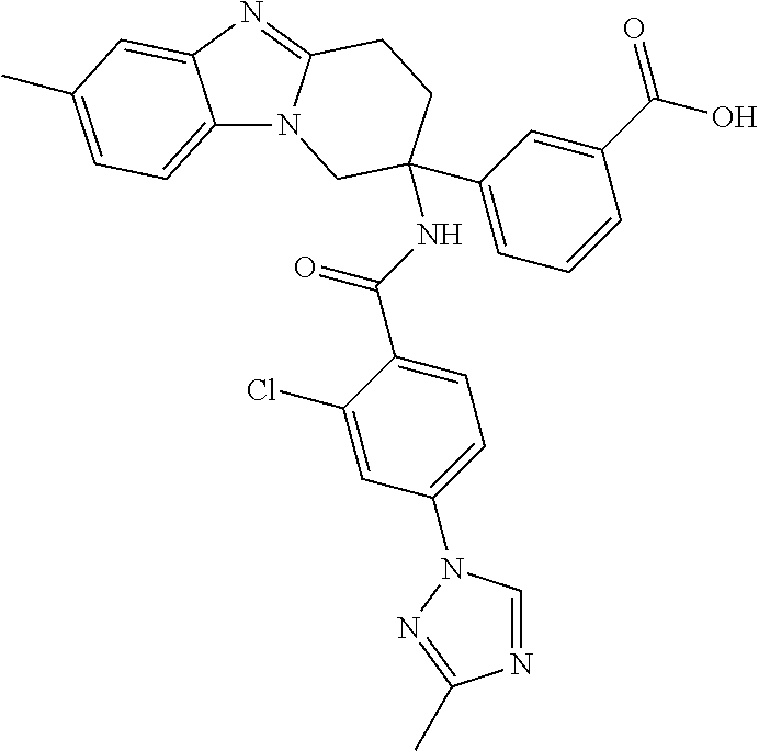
C12=CC=C(C)C=C1N=C1N2CC(NC(C2=CC=C(N3C=NC(C)=N3)C=C2Cl)=O)(C2=CC=CC(C(=O)O)=C2)CC1
